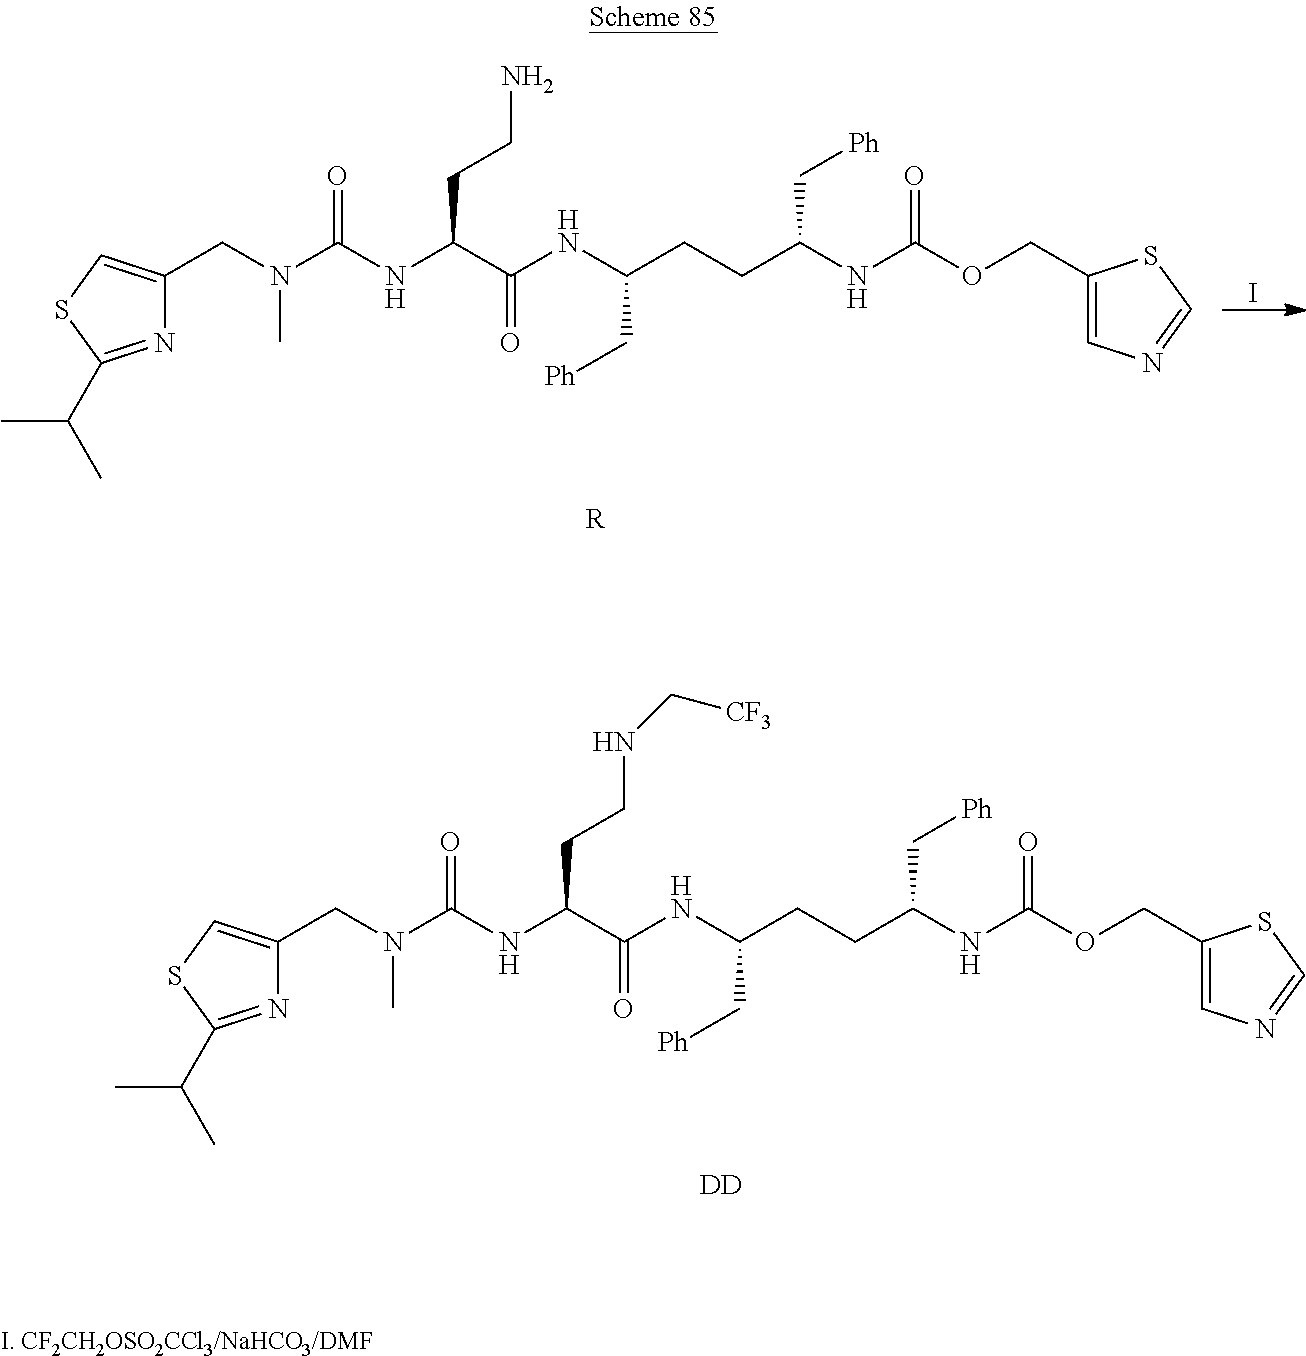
[DD].N1=C(C(C)C)SC=C1CN(C(NC(C(NC(CCC(NC(OCC1=CN=CS1)=O)C[Ph])C[Ph])=O)CCNC[CF3])=O)C.N1=C(C(C)C)SC=C1CN(C(NC(C(NC(CCC(NC(OCC1=CN=CS1)=O)C[Ph])C[Ph])=O)CCN)=O)C.[R].I
